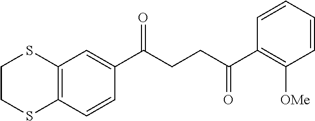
C12=C(C=CC(C(CCC(C3=C([OMe])C=CC=C3)=O)=O)=C1)SCCS2
